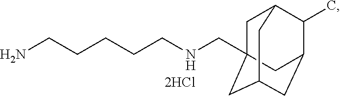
NCCCCCNCC12CC3C(C)C(CC(C1)C3)C2
